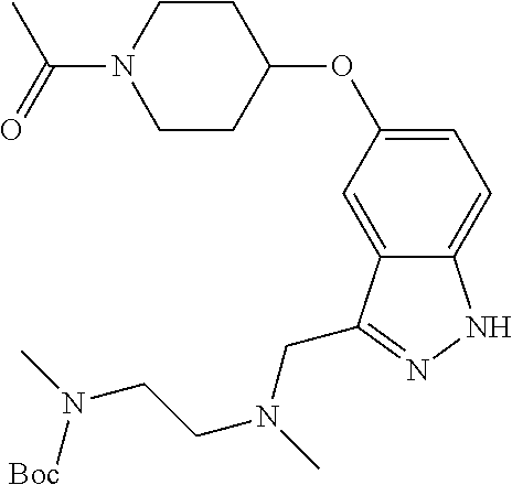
C1CC(OC2=CC=C3C(=C2)C(CN(CCN(C)[Boc])C)=NN3)CCN1C(=O)C
